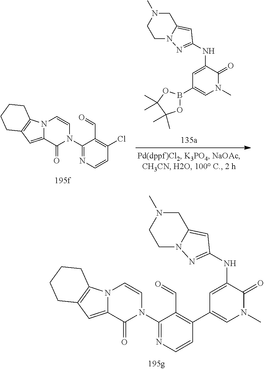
N12C(=CC3=C1CCCC3)C(=O)N(C1=NC=CC(C3=CN(C)C(=O)C(NC4=NN5C(=C4)CN(C)CC5)=C3)=C1C=O)C=C2.C12=CC(NC3=CC(B4OC(C)(C)C(C)(C)O4)=CN(C)C3=O)=NN1CCN(C)C2.N12C(=CC3=C1CCCC3)C(=O)N(C1=NC=CC(Cl)=C1C=O)C=C2
